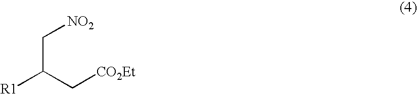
[R1]C(C[CO2Et])C[NO2]
